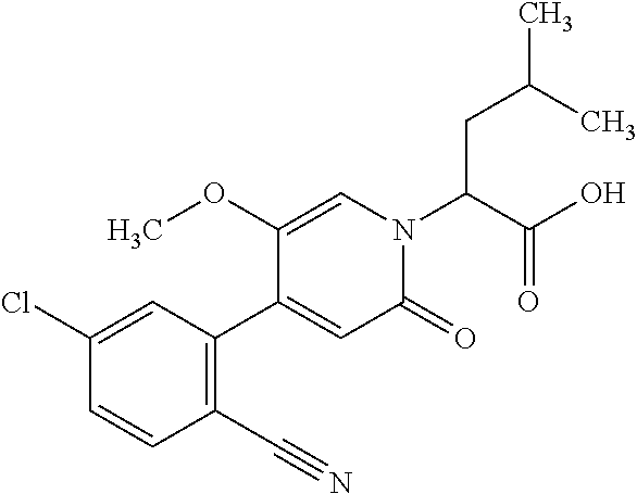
C(C(N1C=C(OC)C(C2=C(C#N)C=CC(Cl)=C2)=CC1=O)C(O)=O)C(C)C
